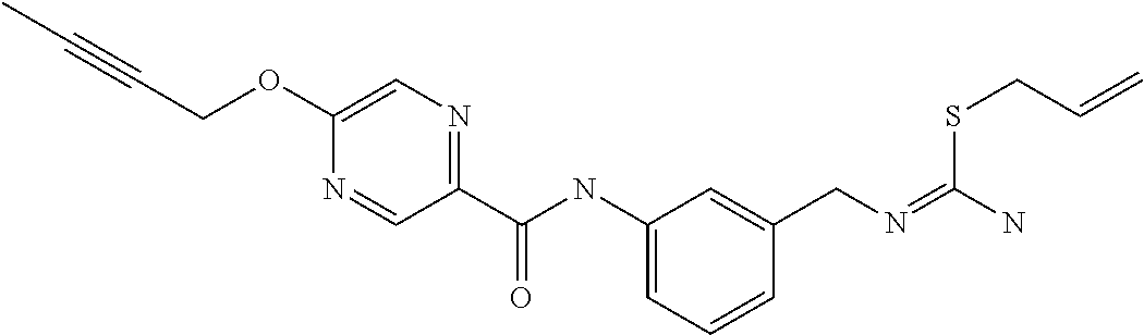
C1=C(OCC#CC)N=CC(C(NC2=CC=CC(CN=C(N)SCC=C)=C2)=O)=N1
